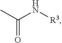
CC(N[R3])=O
